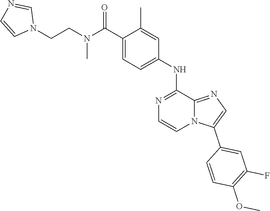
N(C(C1=CC=C(NC2=NC=CN3C2=NC=C3C2=CC(F)=C(OC)C=C2)C=C1C)=O)(CCN1C=NC=C1)C
